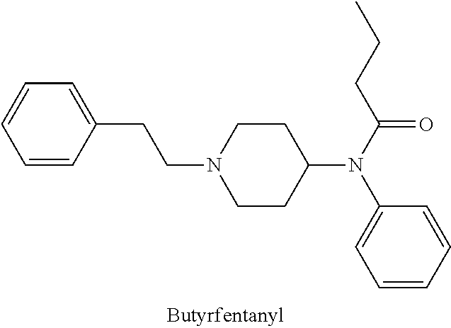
C1=CC=CC(CCN2CCC(N(C3=CC=CC=C3)C(=O)CCC)CC2)=C1
